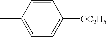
C1=C(C)C=CC([OC2H5])=C1
